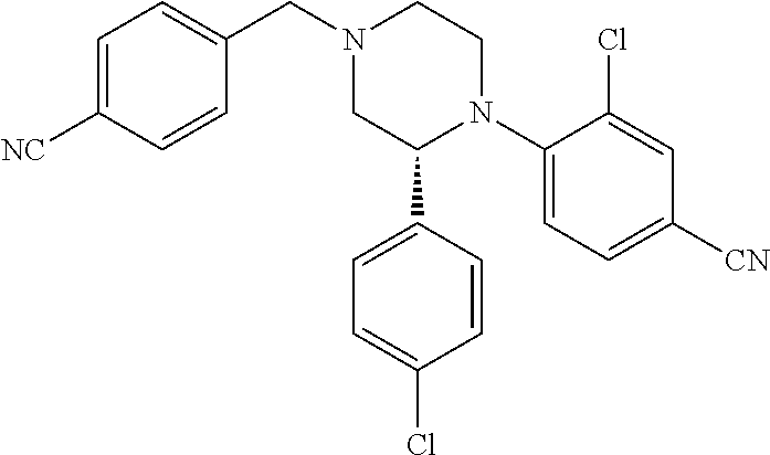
N1(CC2=CC=C([NC])C=C2)CC(C2=CC=C(Cl)C=C2)N(C2=CC=C([CN])C=C2Cl)CC1
